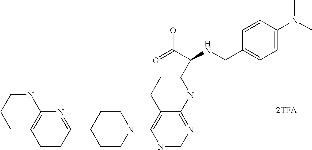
[2TFA].C1=CC(C2CCN(C3=C(CC)C(NCC(NCC4=CC=C(N(C)C)C=C4)C(=O)O)=NC=N3)CC2)=NC2=C1CCCN2
